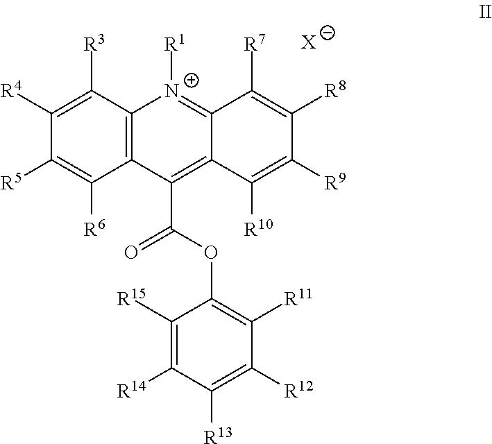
C12=C(C([R3])=C([R4])C([R5])=C1[R6])[N+]([R1])=C1C(=C2C(OC2=C([R11])C([R12])=C([R13])C([R14])=C2[R15])=O)C([R10])=C([R9])C([R8])=C1[R7].[X]
